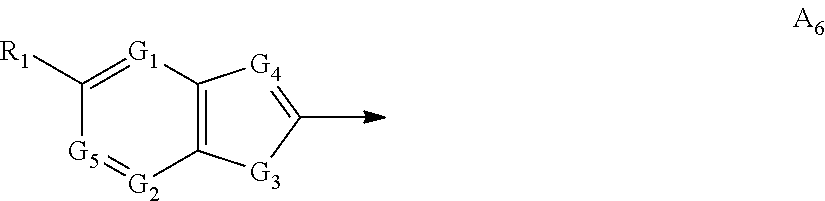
[G1]1=C([R1])[G5]=[G2]C2=C1[G4]=C[G3]2
